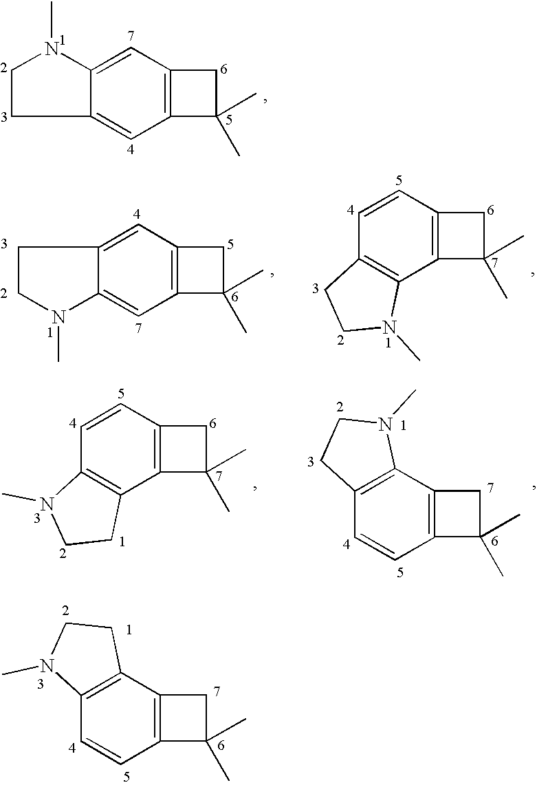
C1CC2=CC3=C(C=C2N1C)CC3(C)C.C1=CC2=C(C3=C1N(C)CC3)CC2(C)C.C1CC2=CC3=C(C=C2N1C)C(C)(C)C3.C1=CC2=C(C3=C1CCN3C)C(C)(C)C2.C1=CC2=C(C3=C1N(C)CC3)C(C)(C)C2.C1=CC2=C(C3=C1CCN3C)CC2(C)C
